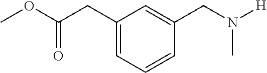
C1(CC(OC)=O)=CC=CC(CN([H])C)=C1
